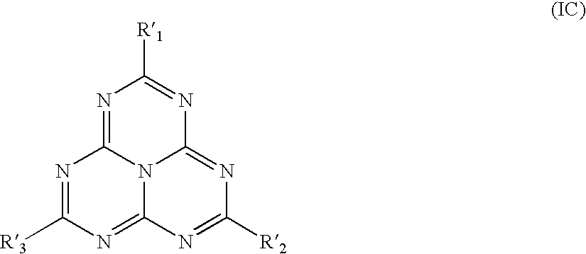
N1=C2N3C(=NC([R2])=NC3=NC([R3])=N2)N=C1[R1]
